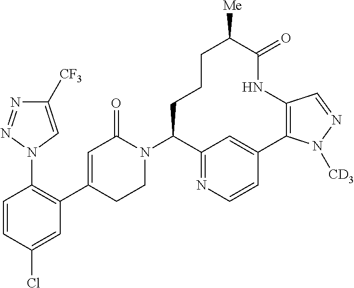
C1=CC(Cl)=CC(C2=CC(=O)N(C3C4=NC=CC(=C4)C4=C(NC(=O)C([Me])CCC3)C=NN4[CD3])CC2)=C1N1C=C([CF3])N=N1
